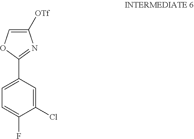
C1(Cl)=CC(C2=NC([OTf])=CO2)=CC=C1F
